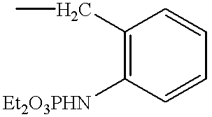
C1(CC)=C([Et2O3PHN])C=CC=C1
